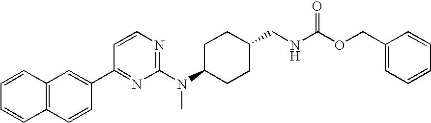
C12=C(C=CC(C3=NC(N(C4CCC(CNC(OCC5=CC=CC=C5)=O)CC4)C)=NC=C3)=C1)C=CC=C2
